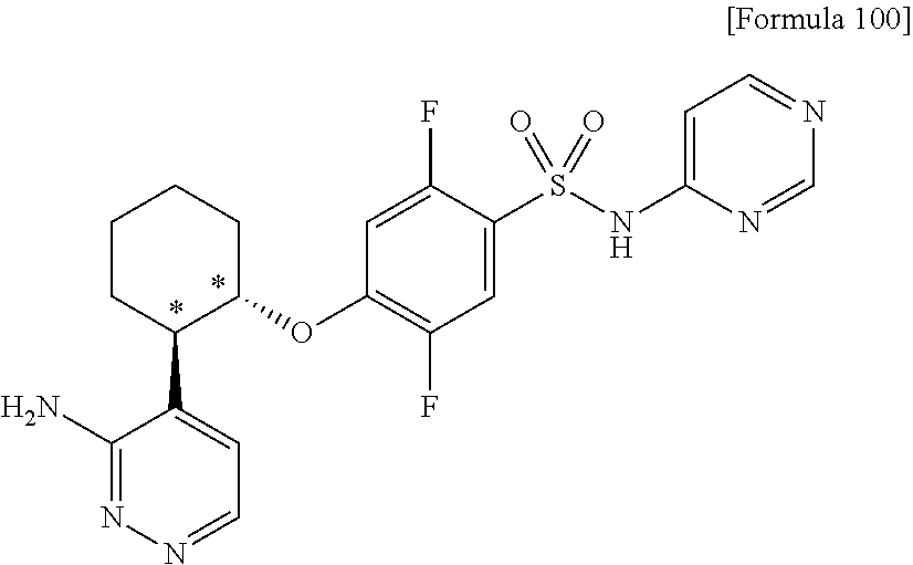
C1(S(NC2=CC=NC=N2)(=O)=O)=CC(F)=C(OC2CCCCC2C2=CC=NN=C2N)C=C1F
